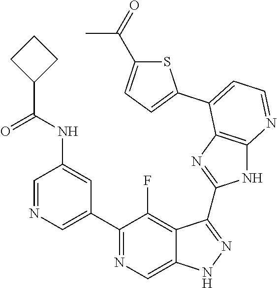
C1=NC=C(C2=NC=C3C(=C2F)C(C2=NC4=C(N2)N=CC=C4C2=CC=C(C(=O)C)S2)=NN3)C=C1NC(C1CCC1)=O
